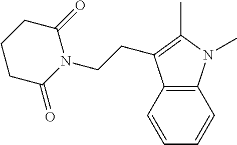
C12=C(N(C)C(C)=C1CCN1C(=O)CCCC1=O)C=CC=C2
